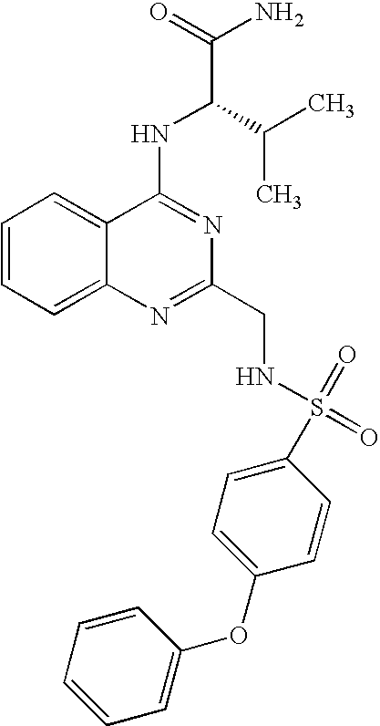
C1=CC=C2C(=C1)C(NC(C(N)=O)C(C)C)=NC(CNS(=O)(=O)C1=CC=C(OC3=CC=CC=C3)C=C1)=N2
